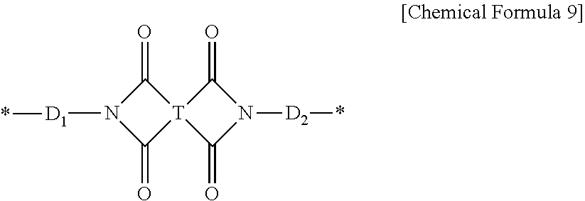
C1(=O)N([D1]*)C(=O)[T]12C(=O)N([D2]*)C2=O
